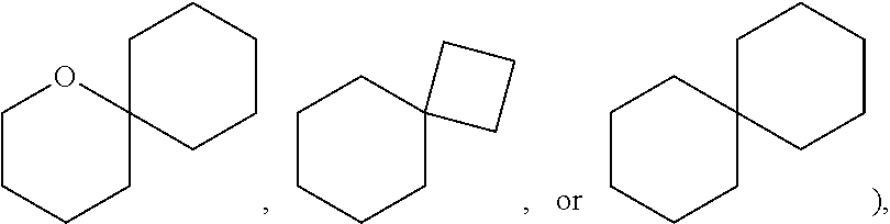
C1CCCC2(O1)CCCCC2.C1CCCC2(C1)CCC2.C1CCCC2(C1)CCCCC2
